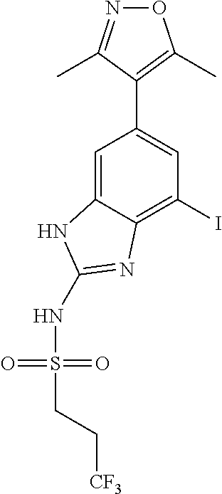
N1=C(C)C(C2=CC(I)=C3C(=C2)NC(NS(=O)(=O)CC[CF3])=N3)=C(C)O1
